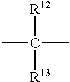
[R12]C(C)([R13])C
